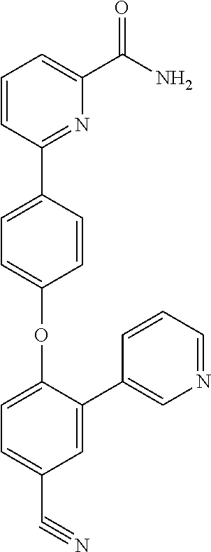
C1=C(C2=CN=CC=C2)C(OC2=CC=C(C3=NC(C(=O)N)=CC=C3)C=C2)=CC=C1C#N
